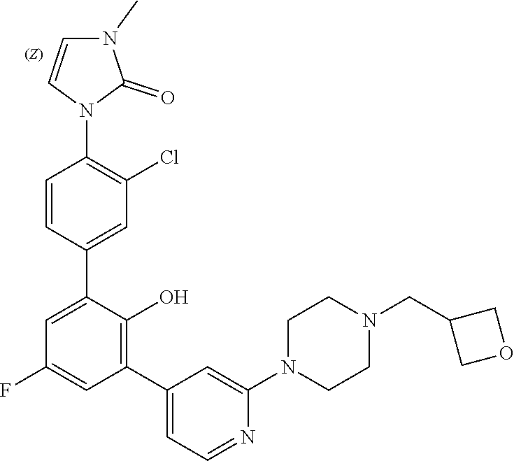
C1CN(C2=CC(C3=C(O)C(C4=CC(Cl)=C(N5C=CN(C)C5=O)C=C4)=CC(F)=C3)=CC=N2)CCN1CC1COC1
